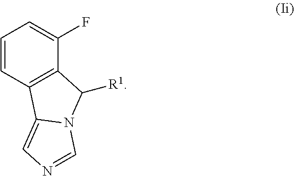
C12=C(C(F)=CC=C1)C([R1])N1C2=CN=C1
